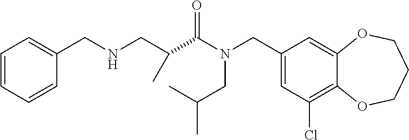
C1(CN(CC(C)C)C(C(C)CNCC2=CC=CC=C2)=O)=CC(Cl)=C2C(=C1)OCCCO2
